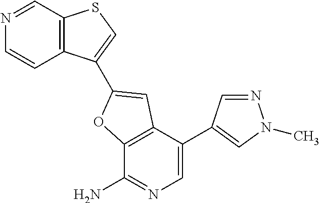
C12=C(C(C3=CN(C)N=C3)=CN=C1N)C=C(C1=CSC3=C1C=CN=C3)O2
